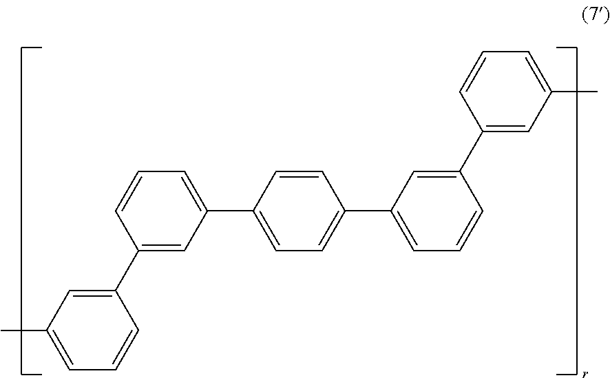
C1(C2=CC(C3=CC=C(C4=CC=CC(C5=CC(C)=CC=C5)=C4)C=C3)=CC=C2)=CC(C)=CC=C1
